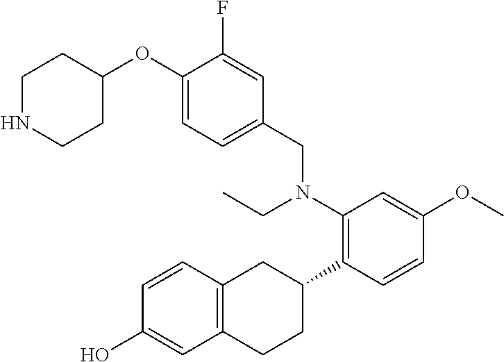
C1(OC2CCNCC2)=CC=C(CN(C2=C(C3CC4=C(CC3)C=C(O)C=C4)C=CC(OC)=C2)CC)C=C1F
